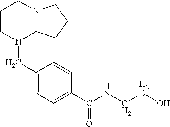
C1(CN2C3N(CCC2)CCC3)=CC=C(C(NCCO)=O)C=C1
